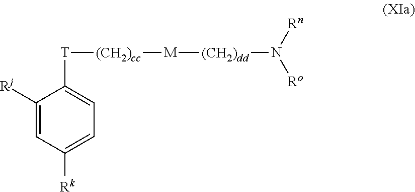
C1([Rj])=CC([Rk])=CC=C1[T][(CH2)cc][M][(CH2)dd]N([Ro])[Rn]
